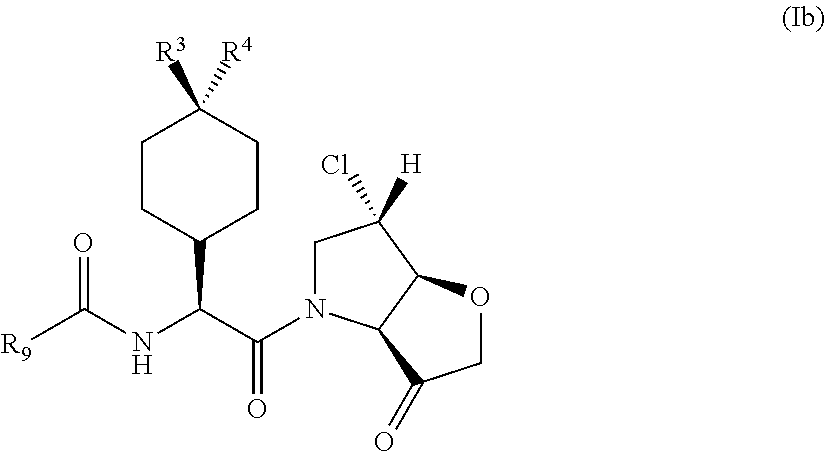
C1CC(C(C(=O)N2CC([H])(Cl)C3C2C(=O)CO3)NC([R9])=O)CCC1([R3])[R4]
